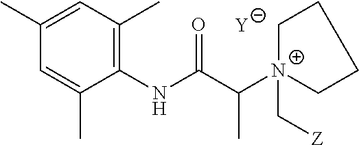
[Y].C1=C(C)C(NC(C([N+]2(C[Z])CCCC2)C)=O)=C(C)C=C1C
